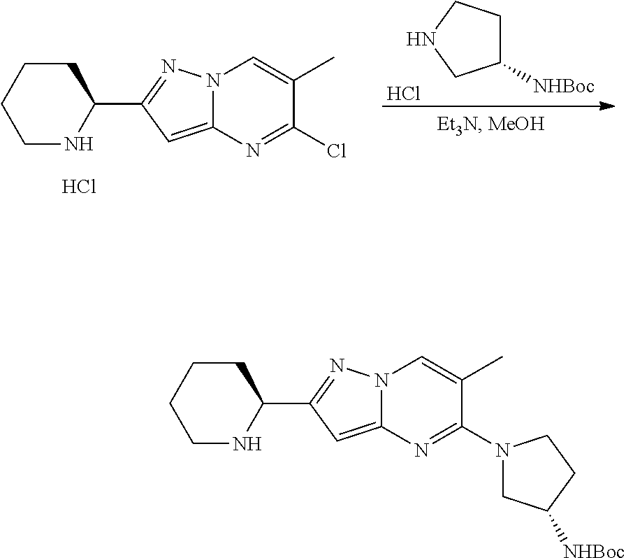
C1([NHBoc])CCNC1.Cl.C1NC(C2=NN3C(=C2)N=C(Cl)C(C)=C3)CCC1.Cl.C1NC(C2=NN3C(=C2)N=C(N2CC([NHBoc])CC2)C(C)=C3)CCC1
